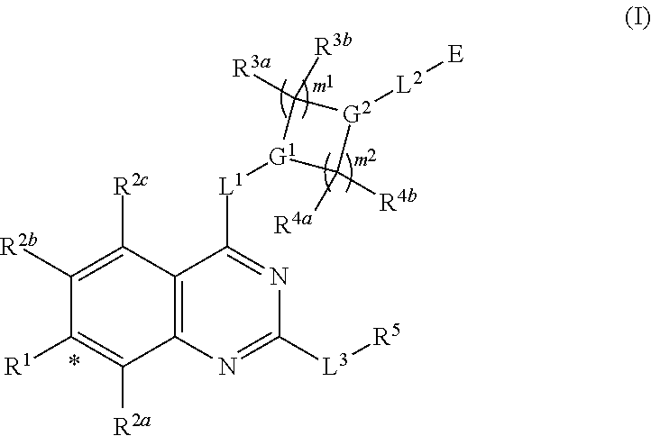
C1([R2b])=C([R2c])C2=C(C([R2a])=C1[R1])N=C([L3][R5])N=C2[L1][G1]1C([R4b])([R4a])[G2]([L2][E])C1([R3b])[R3a]
